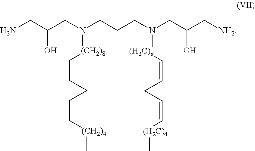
NCC(CN(CCCN(CC(C[NH2])O)[(H2C)8]C=CCC=C[(H2C)4]C)[(CH2)8]C=CCC=C[(CH2)4]C)O
